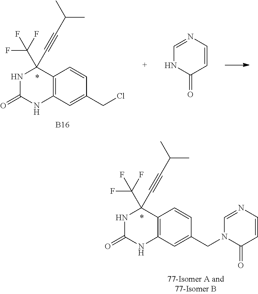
C1=NC=CC(=O)N1CC1=CC2=C(C(C#CC(C)C)(C(F)(F)F)NC(=O)N2)C=C1.O=C1NC(C#CC(C)C)(C(F)(F)F)C2=C(N1)C=C(CCl)C=C2.[B16].C1=NC=CC(=O)N1
